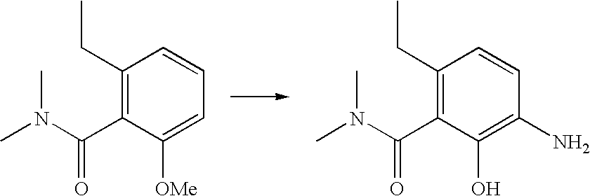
C1(CC)=C(C(N(C)C)=O)C([OMe])=CC=C1.C1(CC)=C(C(N(C)C)=O)C(O)=C(N)C=C1
